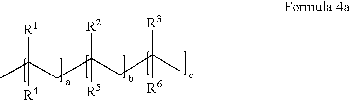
CC(CC(CC(C)([R3])[R6])([R2])[R5])([R1])[R4]
